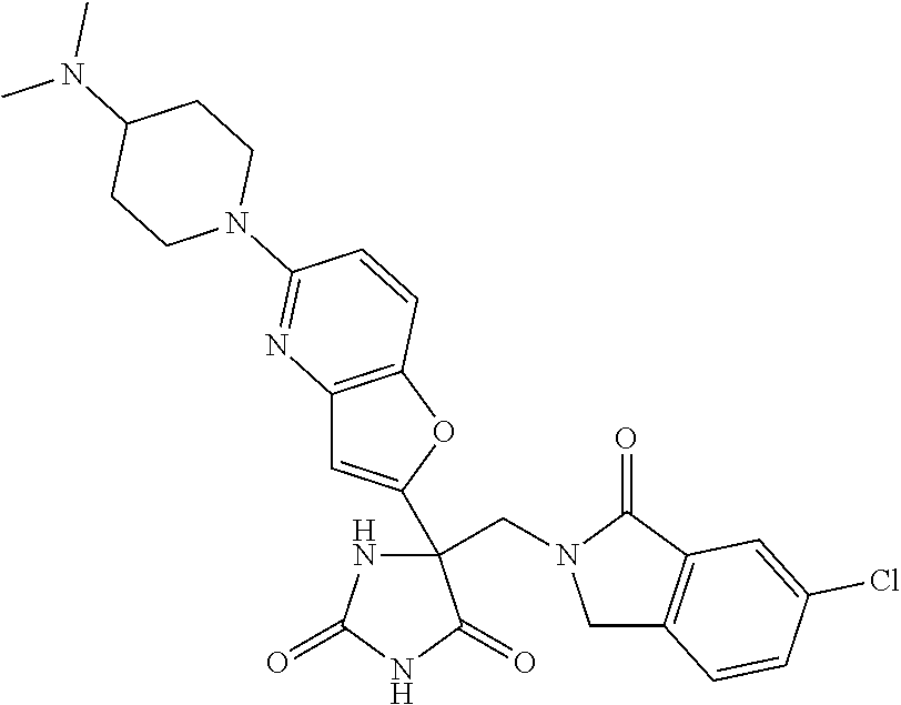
C(C1(C2=CC3=C(O2)C=CC(N2CCC(N(C)C)CC2)=N3)NC(=O)NC1=O)N1CC2=C(C1=O)C=C(Cl)C=C2
